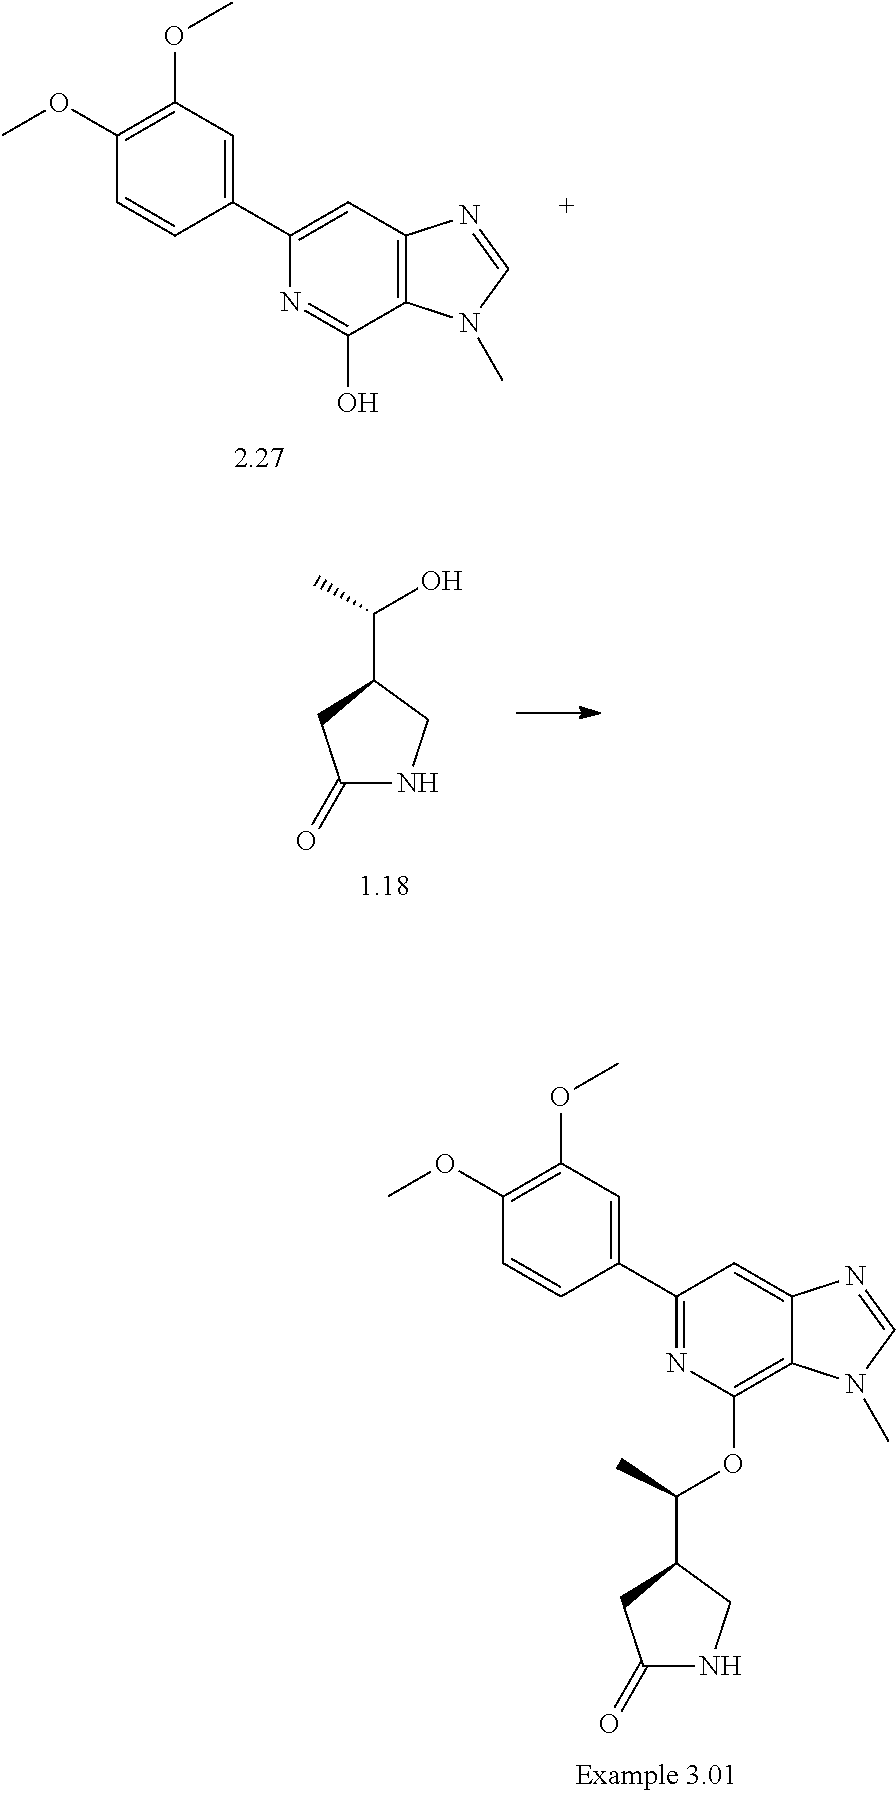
C1(OC)=C(OC)C=CC(C2=CC3=C(C(O)=N2)N(C)C=N3)=C1.OC(C1CC(=O)NC1)C.C1(OC)=C(OC)C=CC(C2=NC(OC(C3CC(=O)NC3)C)=C3C(=C2)N=CN3C)=C1
